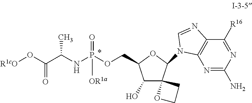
[R1cO]OC(C(NP(OCC1C(O)C2(C(N3C4=C(C([R16])=NC(N)=N4)N=C3)O1)CCO2)(=O)[OR1a])C)=O
